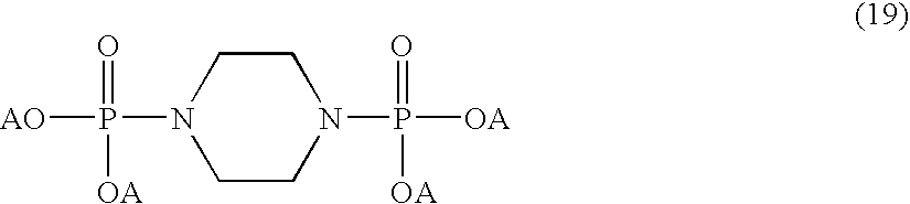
[AO]P(N1CCN(P([OA])([OA])=O)CC1)(=O)[OA]
